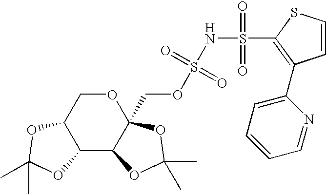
C12C3C(COS(NS(=O)(C4=C(C5=CC=CC=N5)C=CS4)=O)(=O)=O)(OCC1OC(C)(C)O2)OC(C)(C)O3
